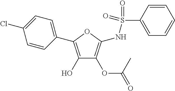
C1(C2=C(O)C(OC(=O)C)=C(NS(=O)(=O)C3=CC=CC=C3)O2)=CC=C(Cl)C=C1
